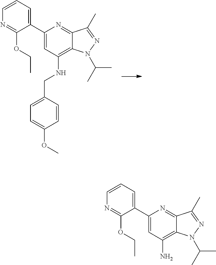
C1(C2=CC=CN=C2OCC)=CC(NCC2=CC=C(OC)C=C2)=C2C(=N1)C(C)=NN2C(C)C.C1(C2=CC=CN=C2OCC)=CC(N)=C2C(=N1)C(C)=NN2C(C)C
